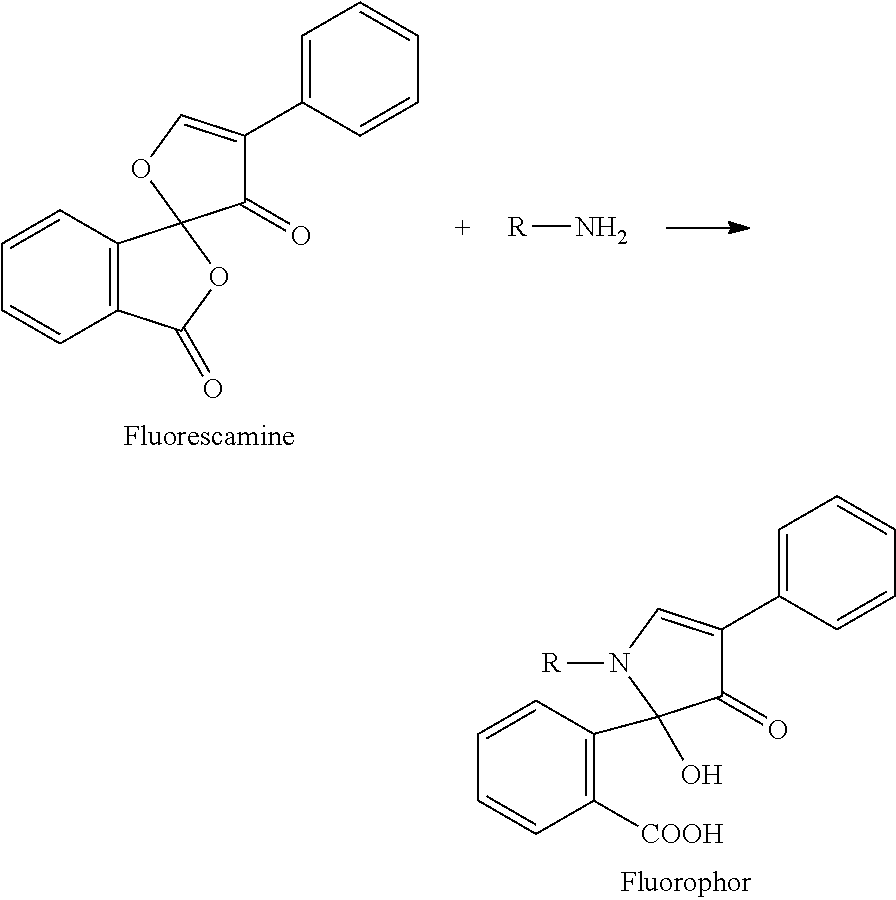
C1=CC=CC([COOH])=C1C1(O)C(=O)C(C2=CC=CC=C2)=CN1[R].C1=CC=CC2=C1C1(OC2=O)C(=O)C(C2=CC=CC=C2)=CO1.[R]N
